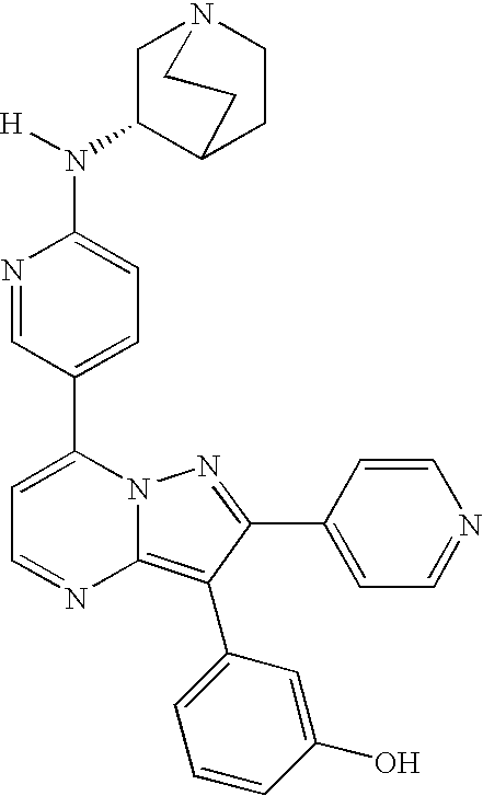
N1=CC(C2=CC=NC3=C(C4=CC=CC(O)=C4)C(C4=CC=NC=C4)=NN23)=CC=C1N([H])C1CN2CCC1CC2
